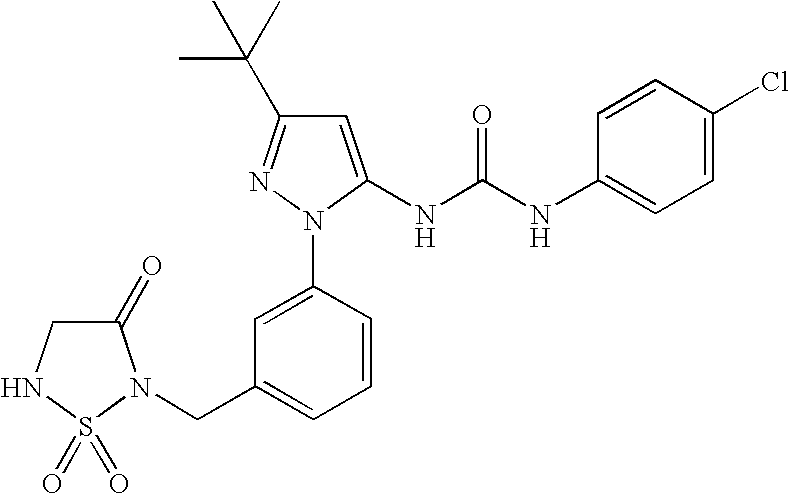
C1C(=O)N(CC2=CC=CC(N3N=C(C(C)(C)C)C=C3NC(NC3=CC=C(Cl)C=C3)=O)=C2)S(=O)(=O)N1
